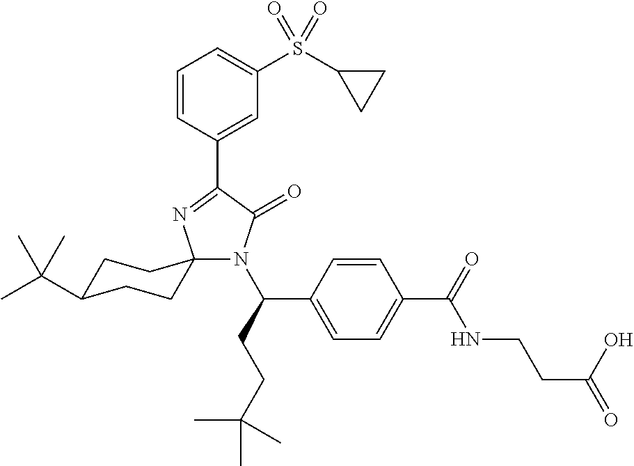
C1=CC(C2=NC3(N(C(CCC(C)(C)C)C4=CC=C(C(=O)NCCC(=O)O)C=C4)C2=O)CCC(C(C)(C)C)CC3)=CC(S(C2CC2)(=O)=O)=C1
